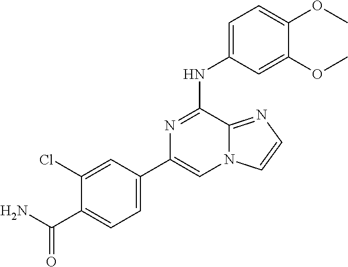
C1=C(NC2=NC(C3=CC=C(C(N)=O)C(Cl)=C3)=CN3C2=NC=C3)C=C(OC)C(OC)=C1
